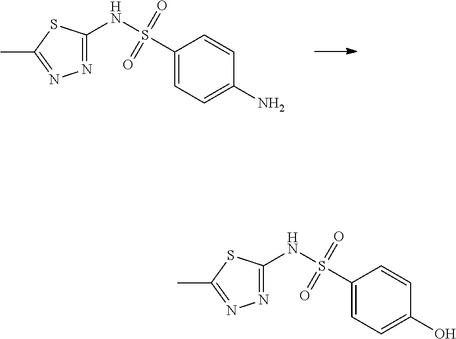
N(S(C1=CC=C(N)C=C1)(=O)=O)C1=NN=C(C)S1.N(S(C1=CC=C(O)C=C1)(=O)=O)C1=NN=C(C)S1
